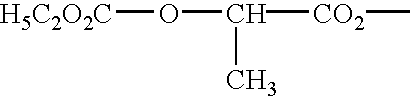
[H5C2O2C]OC(C)[CO2]C
